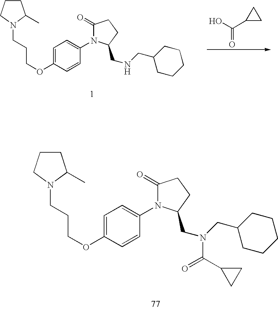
C(OC1=CC=C(N2C(=O)CCC2CNCC2CCCCC2)C=C1)CCN1C(C)CCC1.OC(C1CC1)=O.C(OC1=CC=C(N2C(=O)CCC2CN(CC2CCCCC2)C(=O)C2CC2)C=C1)CCN1C(C)CCC1
